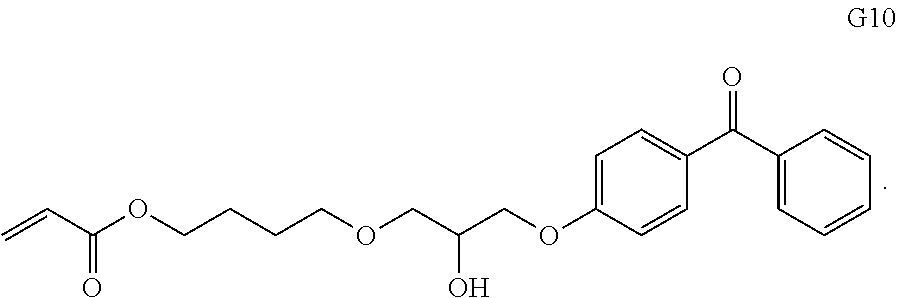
C1=C(OCC(COCCCCOC(C=C)=O)O)C=CC(C(C2=CC=CC=C2)=O)=C1
